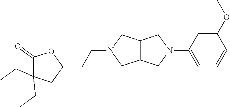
C1(OC)=CC(N2CC3C(C2)CN(CCC2OC(=O)C(CC)(CC)C2)C3)=CC=C1
